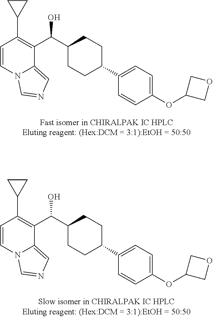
C1=CN2C(=CN=C2)C(C(C2CCC(C3=CC=C(OC4COC4)C=C3)CC2)O)=C1C1CC1.C1=CN2C(=CN=C2)C(C(C2CCC(C3=CC=C(OC4COC4)C=C3)CC2)O)=C1C1CC1
